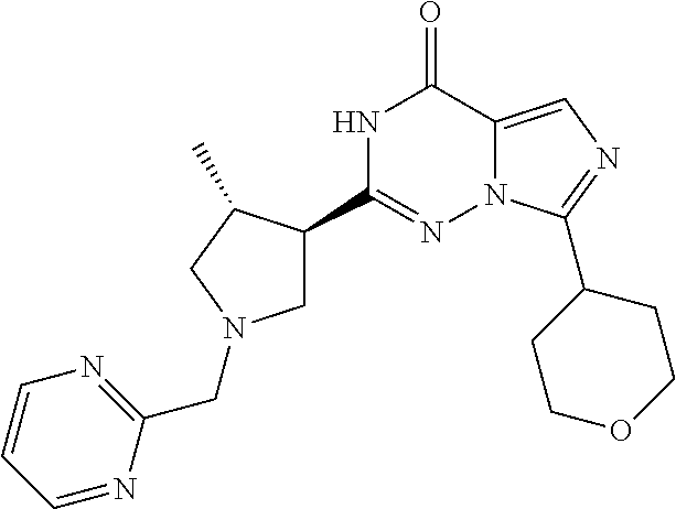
N1C(C2CN(CC3=NC=CC=N3)CC2C)=NN2C(=CN=C2C2CCOCC2)C1=O
